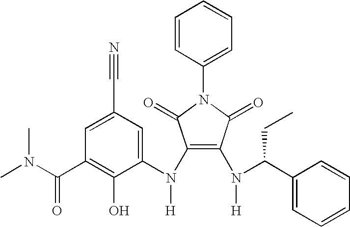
C1(N(C2=CC(C#N)=CC(C(N(C)C)=O)=C2O)[H])=C(N([H])C(C2=CC=CC=C2)CC)C(=O)N(C2=CC=CC=C2)C1=O
